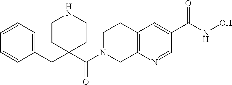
C12=C(N=CC(C(NO)=O)=C1)CN(C(C1(CC3=CC=CC=C3)CCNCC1)=O)CC2
